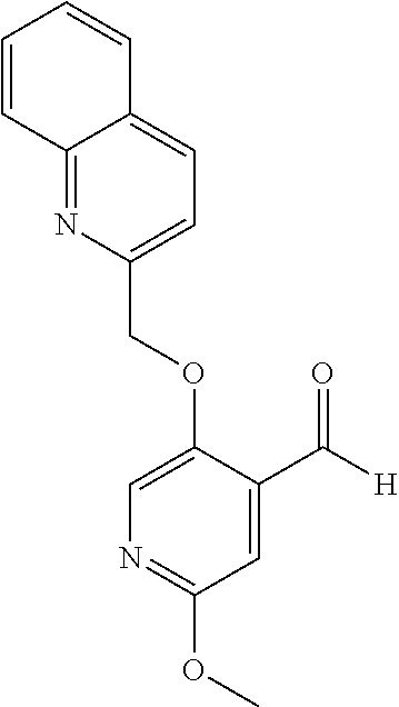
C(OC1=CN=C(OC)C=C1C([H])=O)C1=CC=C2C(=N1)C=CC=C2
